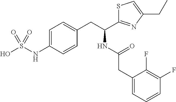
C1=C(NS(O)(=O)=O)C=CC(CC(C2=NC(CC)=CS2)NC(=O)CC2=CC=CC(F)=C2F)=C1
